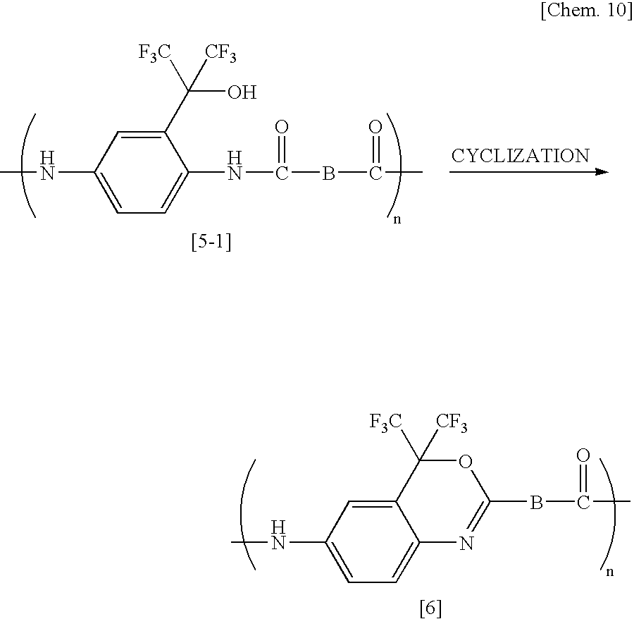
C12=CC(NC)=CC=C1N=C(BC(C)=O)OC2([F3C])[CF3].C1(C(O)([F3C])[CF3])=CC(NC)=CC=C1NC(BC(=O)C)=O
